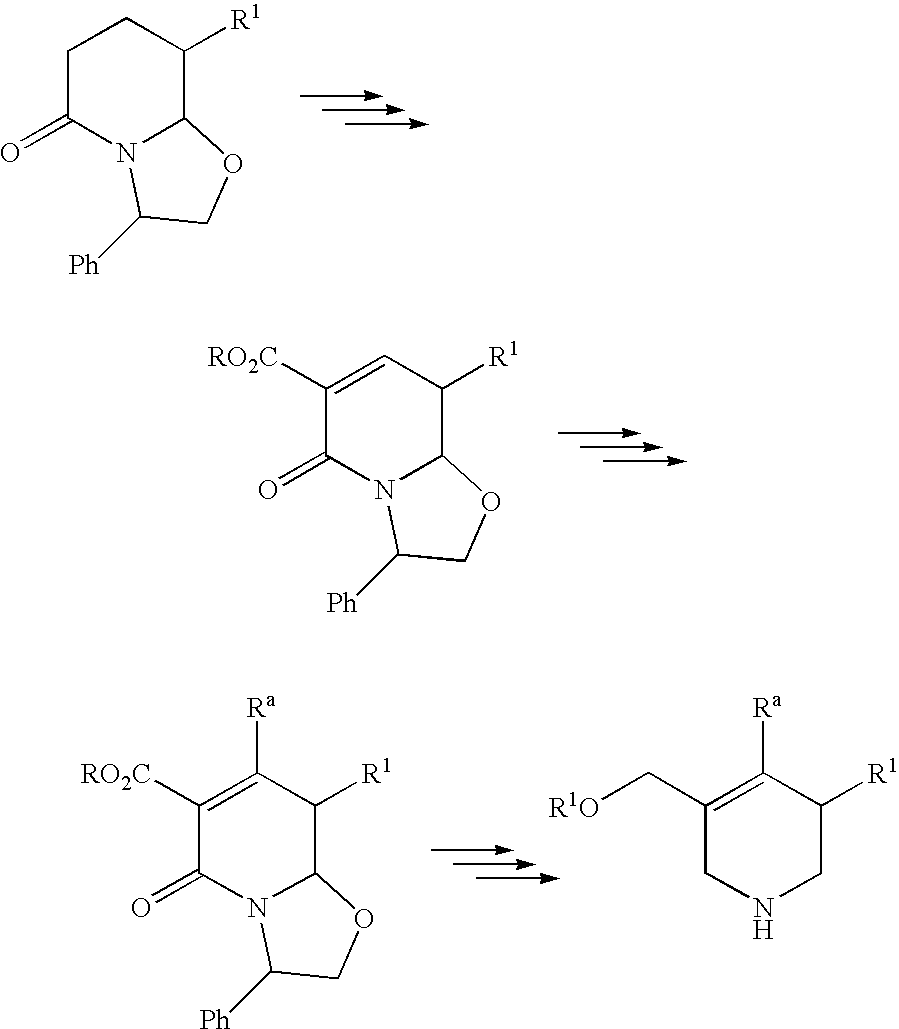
C1C(=O)N2C(C([R1])C1)OCC2[Ph].C1([RO2C])=CC([R1])C2N(C1=O)C([Ph])CO2.C1([RO2C])=C([Ra])C([R1])C2N(C1=O)C([Ph])CO2.C1(C[R1O])=C([Ra])C([R1])CNC1
